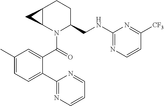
C1(C(=O)N2C(CNC3=NC=CC([CF3])=N3)CCC3C2C3)=CC(C)=CC=C1C1=NC=CC=N1
